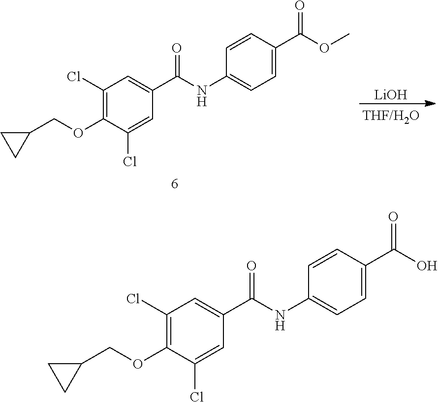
O(C1=C(Cl)C=C(C(NC2=CC=C(C(O)=O)C=C2)=O)C=C1Cl)CC1CC1.[LiOH].O(C1=C(Cl)C=C(C(NC2=CC=C(C(OC)=O)C=C2)=O)C=C1Cl)CC1CC1
